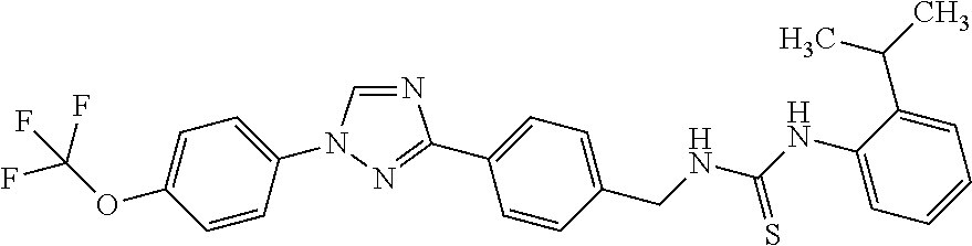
N1=CN(C2=CC=C(OC(F)(F)F)C=C2)N=C1C1=CC=C(CNC(NC2=CC=CC=C2C(C)C)=S)C=C1
